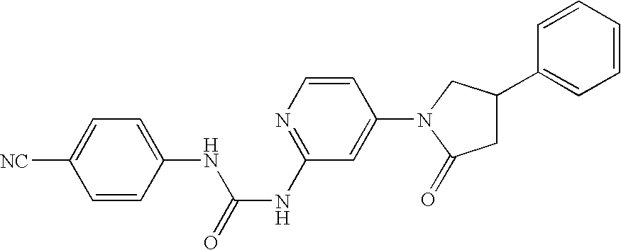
C1=CC(N2C(=O)CC(C3=CC=CC=C3)C2)=CC(NC(=O)NC2=CC=C([NC])C=C2)=N1
